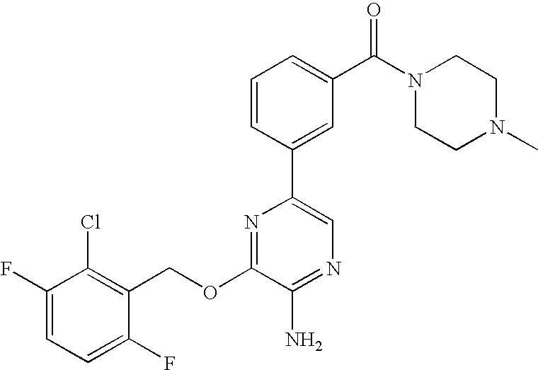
C1(OCC2=C(Cl)C(F)=CC=C2F)=NC(C2=CC(C(N3CCN(C)CC3)=O)=CC=C2)=CN=C1N
